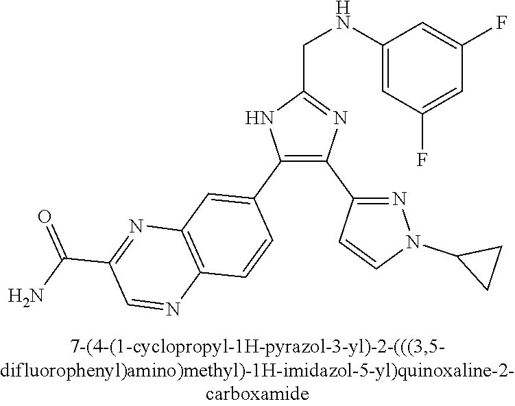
C1(NCC2=NC(C3=NN(C4CC4)C=C3)=C(C3=CC4=C(C=C3)N=CC(C(N)=O)=N4)N2)=CC(F)=CC(F)=C1
